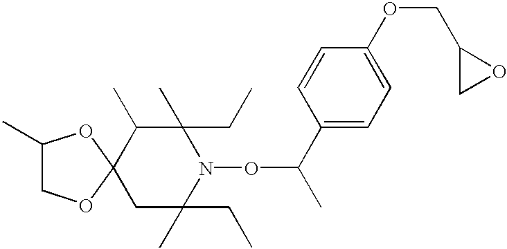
C1C(CC)(C)N(OC(C2=CC=C(OCC3CO3)C=C2)C)C(CC)(C)C(C)C12OCC(C)O2
